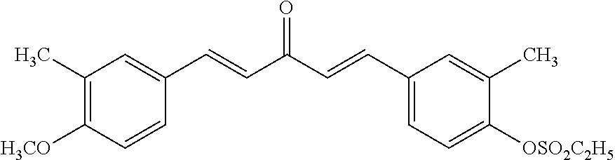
C1(C)=C([H3CO])C=CC(C=CC(C=CC2=CC=C([OSO2C2H5])C(C)=C2)=O)=C1
